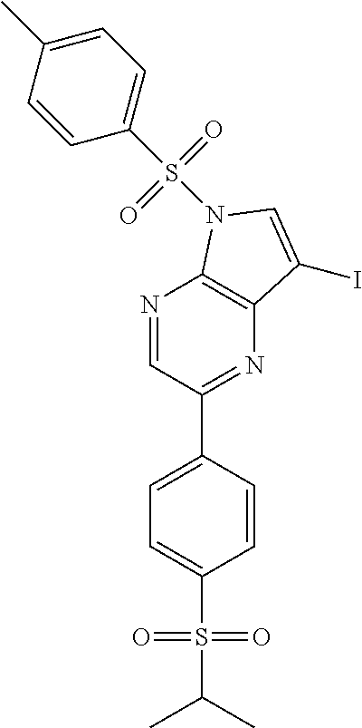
N1=CC(C2=CC=C(S(C(C)C)(=O)=O)C=C2)=NC2=C1N(S(C1=CC=C(C)C=C1)(=O)=O)C=C2I
